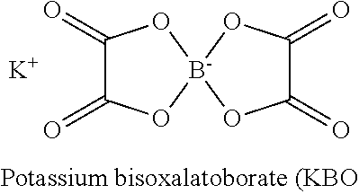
C1(=O)C(=O)O[B-]2(O1)OC(=O)C(=O)O2.[K]
